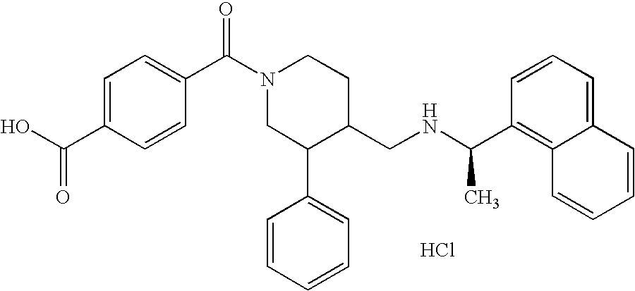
OC(C1=CC=C(C(N2CC(C3=CC=CC=C3)C(CNC(C3=C4C(=CC=C3)C=CC=C4)C)CC2)=O)C=C1)=O.Cl
